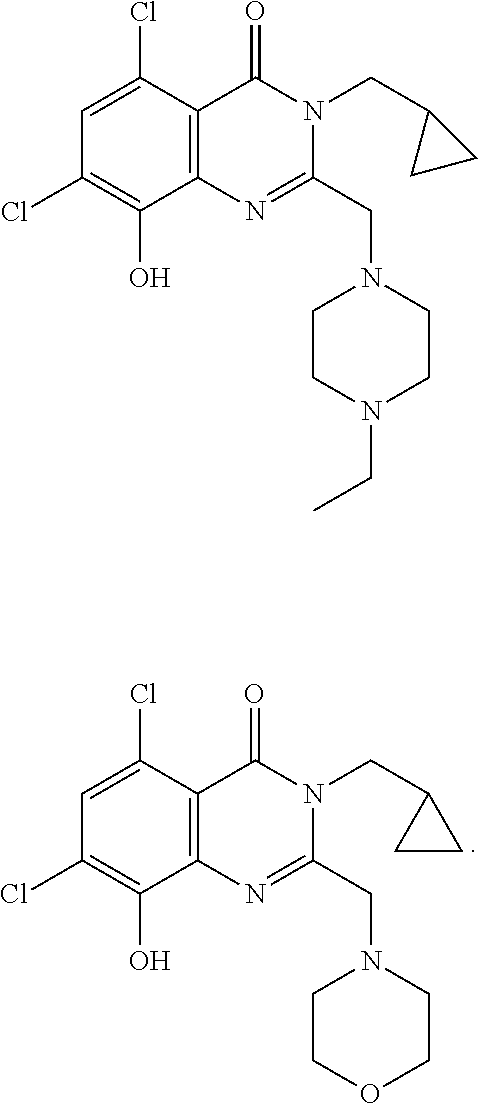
C1=C(Cl)C2=C(C(O)=C1Cl)N=C(CN1CCOCC1)N(CC1CC1)C2=O.C1=C(Cl)C2=C(C(O)=C1Cl)N=C(CN1CCN(CC)CC1)N(CC1CC1)C2=O
